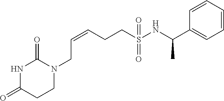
C(CCS(NC(C1=CC=CC=C1)C)(=O)=O)=CCN1C(=O)NC(=O)CC1
